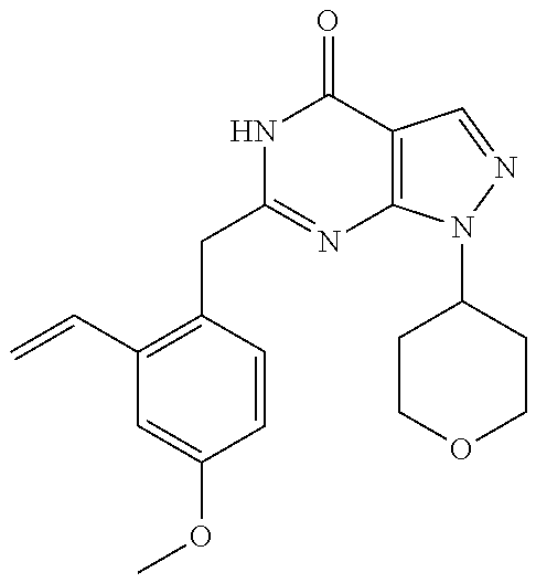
C(C1=C(CC2=NC3=C(C(=O)N2)C=NN3C2CCOCC2)C=CC(OC)=C1)=C
